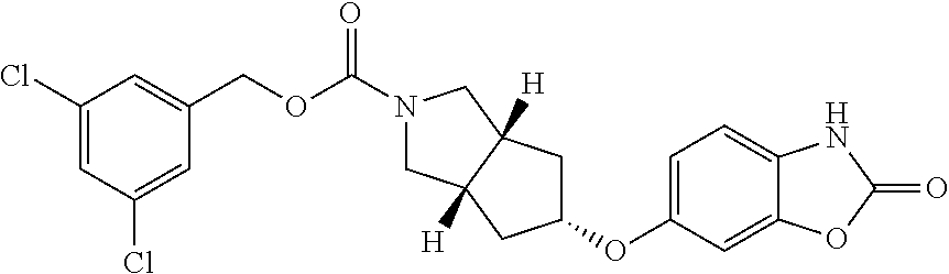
C1(Cl)=CC(Cl)=CC(COC(=O)N2CC3([H])CC(OC4=CC=C5C(=C4)OC(=O)N5)CC3([H])C2)=C1
